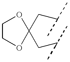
C1(CC(C)C)(CC(C)C)OCCO1
